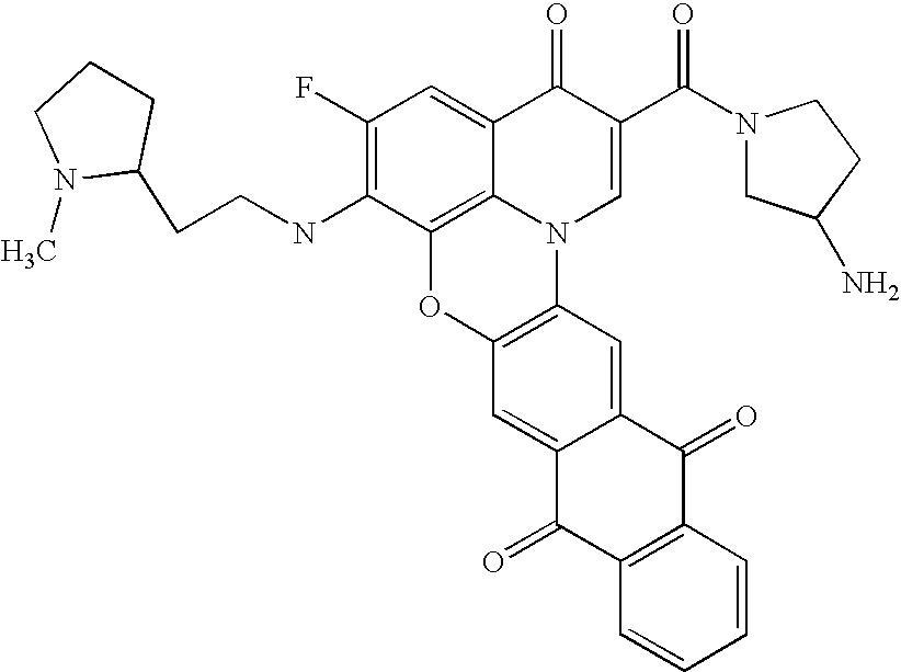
C1(F)=C(NCCC2CCCN2C)C2=C3C(=C1)C(=O)C(C(N1CC(N)CC1)=O)=CN3C1=C(O2)C=C2C(=C1)C(=O)C1=C(C2=O)C=CC=C1
